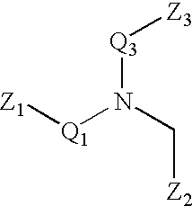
[Q3](N([Q1][Z1])C[Z2])[Z3]
